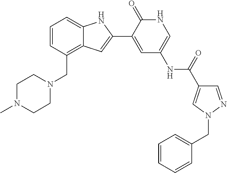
C1=CC(CN2CCN(C)CC2)=C2C(=C1)NC(C1=CC(NC(=O)C3=CN(CC4=CC=CC=C4)N=C3)=CNC1=O)=C2
